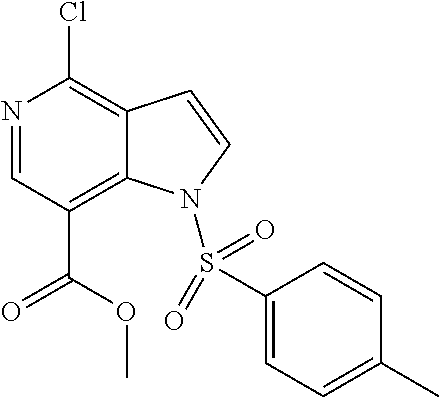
N1=CC(C(OC)=O)=C2C(=C1Cl)C=CN2S(C1=CC=C(C)C=C1)(=O)=O
